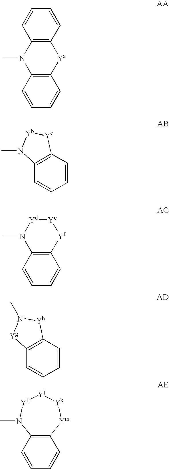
C12=C(C=CC=C1)[Ya]C1=C(N2C)C=CC=C1.C1=CC=CC2=C1N(C)[Yb][Yc]2.C12=C(C=CC=C1)N(C)[Yd][Ye][Yf]2.C12=C(C=CC=C1)[Yh]N(C)[Yg]2.C12=C([Ym][Yk][Yj][Y]N1C)C=CC=C2
